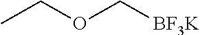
CCOC[BF3K]
